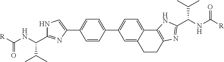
C1=CC(C2=CC=C3C(=C2)CCC2=C3NC(C(C(C)C)NC([R])=O)=N2)=CC=C1C1=CNC(C(C(C)C)NC([R])=O)=N1
